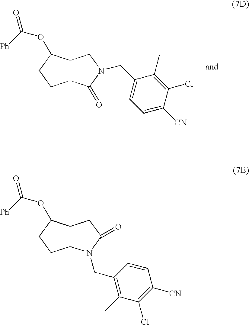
C1(Cl)=C(C)C(CN2C(=O)C3C(C2)C(OC([Ph])=O)CC3)=CC=C1[CN].C12C(CCC1OC([Ph])=O)N(CC1=C(C)C(Cl)=C([CN])C=C1)C(=O)C2
